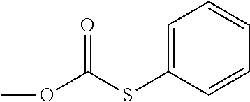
C1=C(SC(OC)=O)C=CC=C1
